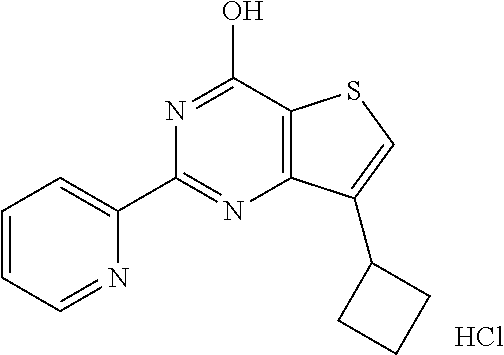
N1=C(C2=CC=CC=N2)N=C(O)C2=C1C(C1CCC1)=CS2.Cl
